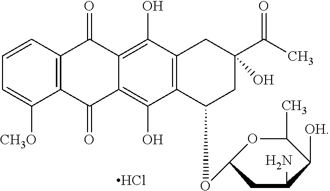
C1=CC2=C(C([CH3O])=C1)C(=O)C1=C(O)C3=C(C(O)=C1C2=O)CC(C(C)=O)(O)CC3OC1OC(C)C([OH])C(N)C1.Cl
